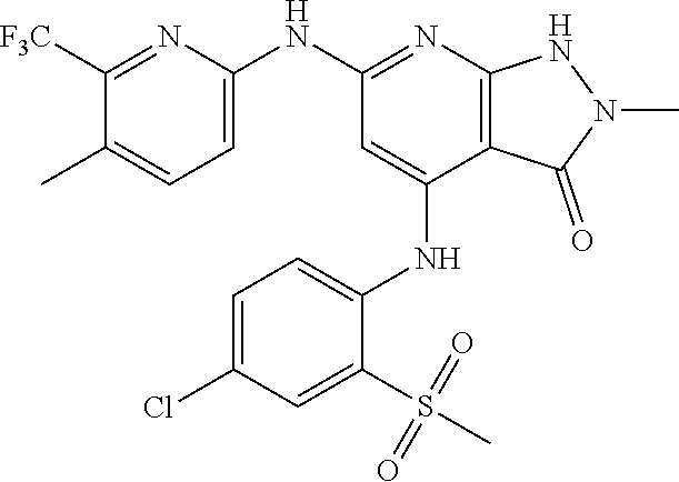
C1(NC2=NC3=C(C(NC4=CC=C(Cl)C=C4S(C)(=O)=O)=C2)C(=O)N(C)N3)=CC=C(C)C([F3C])=N1
